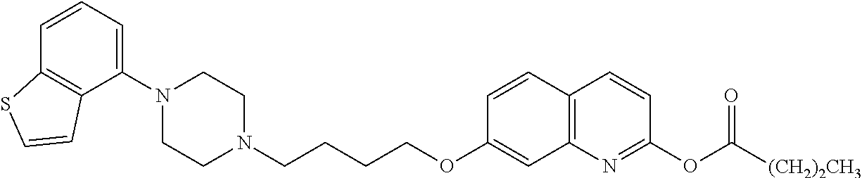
C1N(C2=CC=CC3=C2C=CS3)CCN(CCCCOC2=CC3=C(C=C2)C=CC(OC([(CH2)2CH3])=O)=N3)C1
